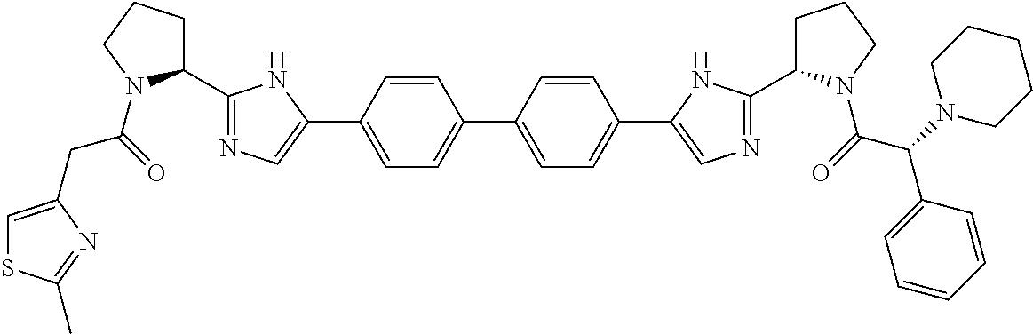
C1(C2=NC=C(C3=CC=C(C4=CC=C(C5=CN=C(C6CCCN6C(=O)C(N6CCCCC6)C6=CC=CC=C6)N5)C=C4)C=C3)N2)CCCN1C(=O)CC1=CSC(C)=N1
